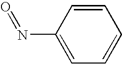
C1=C(N=O)C=CC=C1
